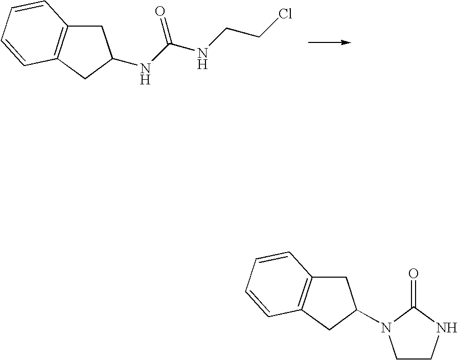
C1C2=C(CC1NC(NCCCl)=O)C=CC=C2.C1C2=C(CC1N1CCNC1=O)C=CC=C2
